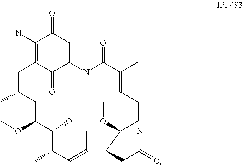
C1(N)=C2C(=O)C(=CC1=O)NC(=O)C(C)=CC=CC(OC)C(CC(=O)N)C(C)=CC(C)C(O)C(OC)CC(C)C2
